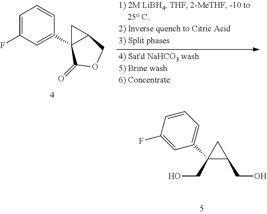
C1=CC=C(C2(CO)CC2CO)C=C1F.C1=C(F)C=C(C23CC2COC3=O)C=C1
